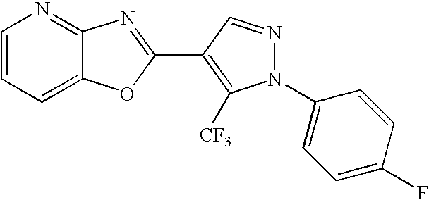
C1=CC=C2C(=N1)N=C(C1=C([CF3])N(C3=CC=C(F)C=C3)N=C1)O2
